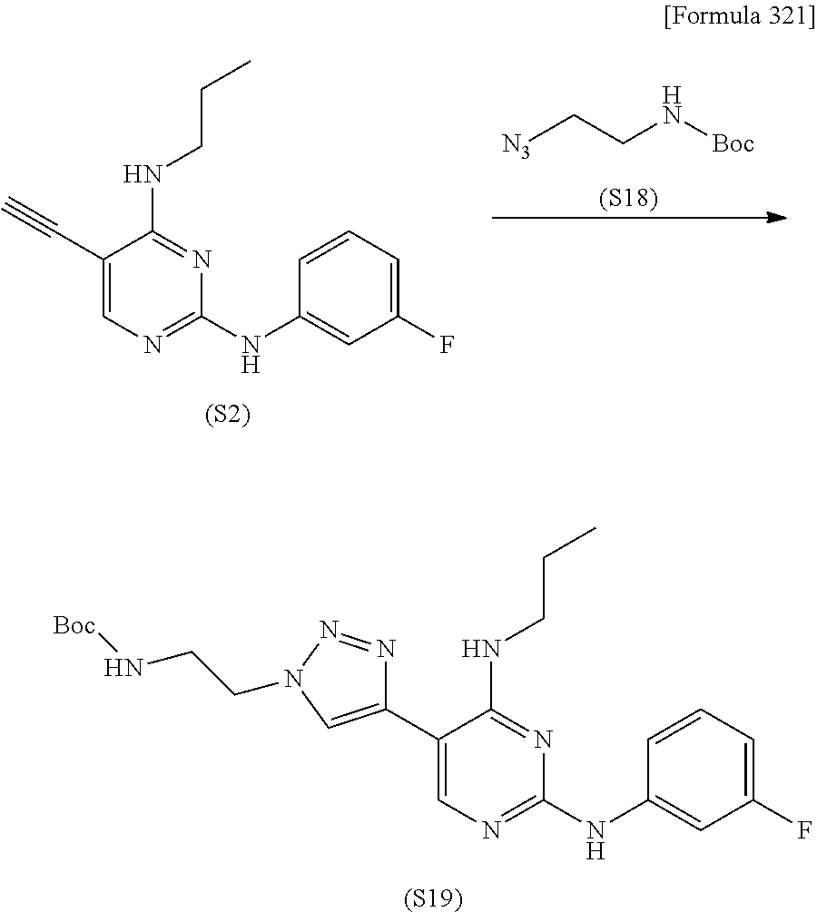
[(S19)].C1=CC=C(F)C=C1NC1=NC=C(C2=CN(CCN[Boc])N=N2)C(NCCC)=N1.[(S2)].C1=CC=C(F)C=C1NC1=NC=C(C#C)C(NCCC)=N1.C(CN[Boc])[N3].[(S18)]
